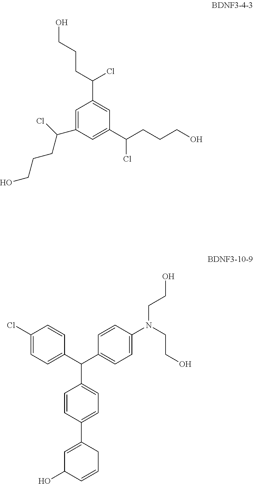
C1=C(C(C2=CC=C(Cl)C=C2)C2=CC=C(N(CCO)CCO)C=C2)C=CC(C2=CC(O)C=CC2)=C1.C1=C(C(CCCO)Cl)C=C(C(CCCO)Cl)C=C1C(CCCO)Cl
